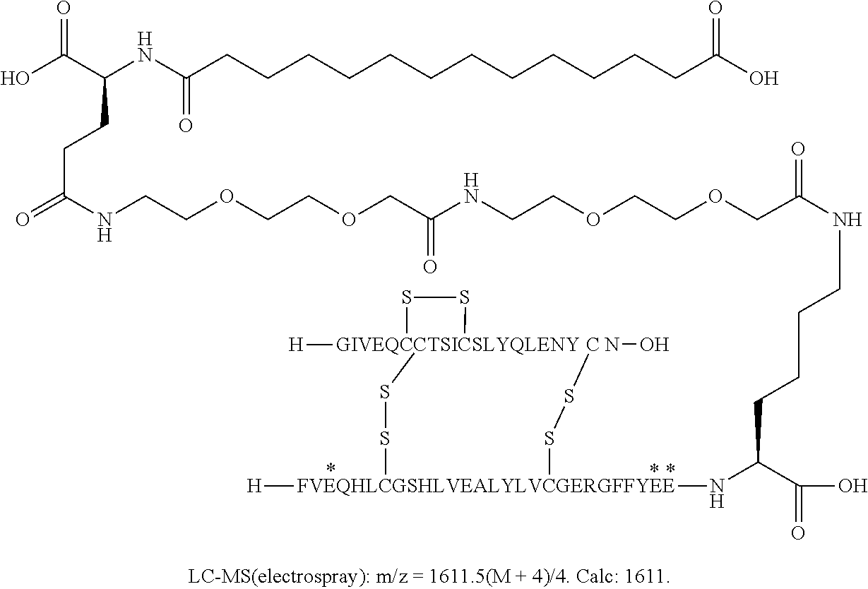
OC(C(NC(CCCCCCCCCCCCC(O)=O)=O)CCC(=O)NCCOCCOCC(NCCOCCOCC(=O)NCCCCC(N[FVEQHLCGSHLVEALYLVCGERGFFYEE]([H])(SS[C N]O)SS[GIVEQCCTSICSLYQLENY]1([H])SS1)C(=O)O)=O)=O
